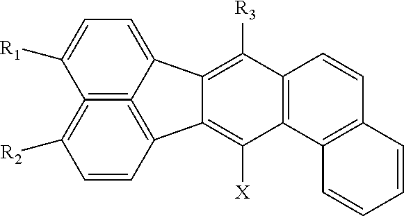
C12=C(C3=C(C=C1)C=CC=C3)C([X])=C1C(=C2[R3])C2=CC=C([R1])C3=C2=C1C=CC=3[R2]
